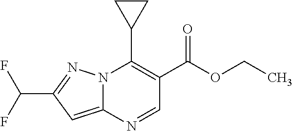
N12C(=CC(C(F)F)=N1)N=CC(C(OCC)=O)=C2C1CC1
